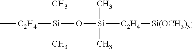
[C2H4]([Si](O[Si]([C2H4][Si(OCH3)3])(C)C)(C)C)C
